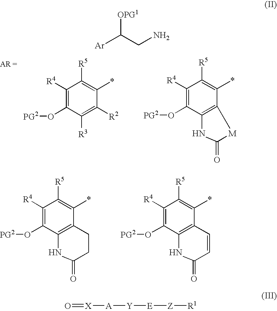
C1([R4])=C(O[PG2])C([R3])=C([R2])C(*)=C1[R5].C1([R4])=C(O[PG2])C2=C(C(*)=C1[R5])[M]C(=O)N2.C1([R4])=C(O[PG2])C2=C(C(*)=C1[R5])CCC(=O)N2.C1([R4])=C(O[PG2])C2=C(C(*)=C1[R5])C=CC(=O)N2.[OPG1]C(CN)[Ar].O=[X][A][Y][E][Z][R1]
